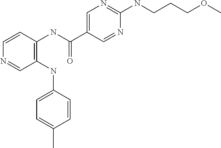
C1(NC2=CC=C(C)C=C2)=C(NC(C2=CN=C(NCCCOC)N=C2)=O)C=CN=C1
